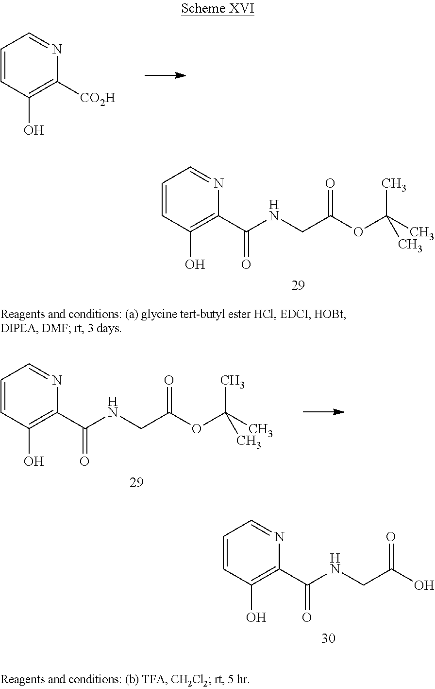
C1=CC(O)=C([CO2H])N=C1.C1=CC(O)=C(C(NCC(OC(C)(C)C)=O)=O)N=C1.C1=CC(O)=C(C(NCC(O)=O)=O)N=C1.C1=CC(O)=C(C(NCC(OC(C)(C)C)=O)=O)N=C1
